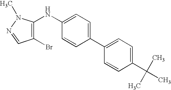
C1(C(C)(C)C)=CC=C(C2=CC=C(NC3=C(Br)C=NN3C)C=C2)C=C1
